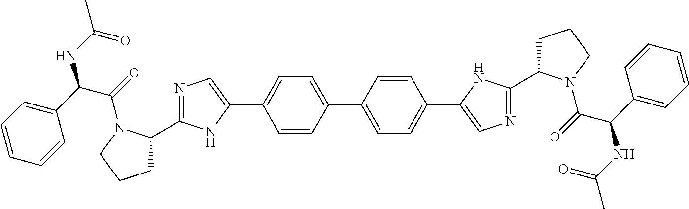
C1C(C2=NC=C(C3=CC=C(C4=CC=C(C5=CN=C(C6CCCN6C(=O)C(C6=CC=CC=C6)NC(C)=O)N5)C=C4)C=C3)N2)N(C(=O)C(C2=CC=CC=C2)NC(C)=O)CC1
